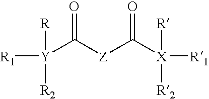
[R1][Y]([R])([R2])C([Z]C([X]([R1])([R])[R2])=O)=O
